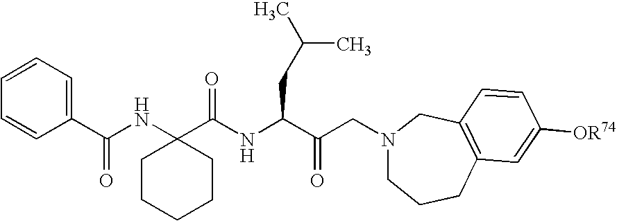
C(NC(C(CN1CCCC2=C(C1)C=CC([OR74])=C2)=O)CC(C)C)(C1(NC(=O)C2=CC=CC=C2)CCCCC1)=O
